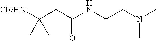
CC(C)([CbzHN])CC(NCCN(C)C)=O
